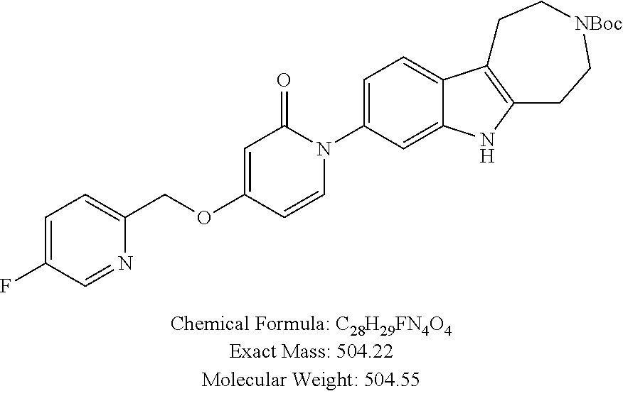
C1=C(F)C=NC(COC2=CC(=O)N(C3=CC=C4C(=C3)NC3=C4CC[NBoc]CC3)C=C2)=C1
